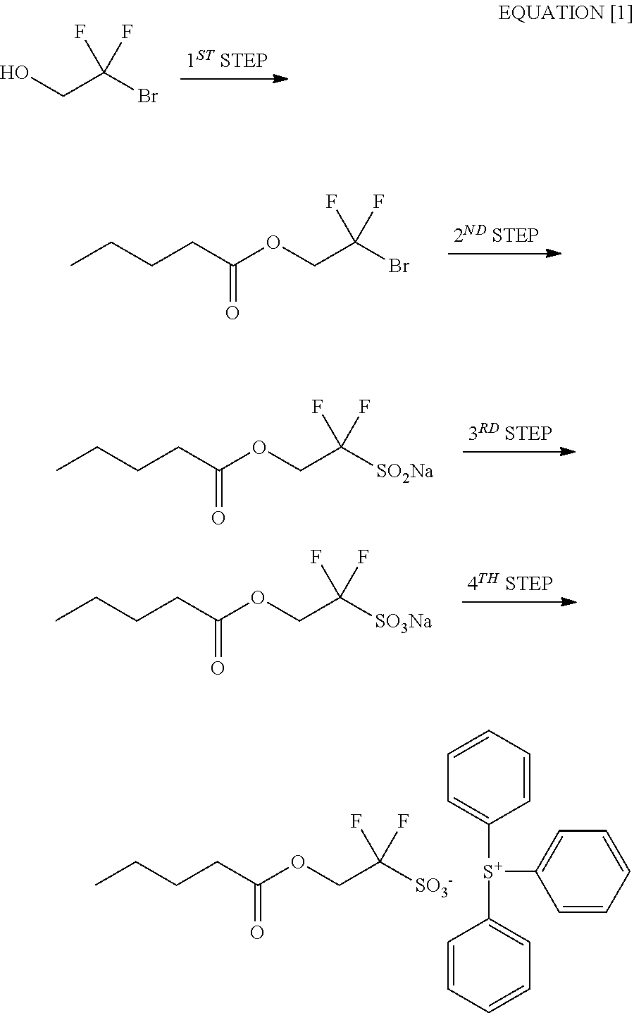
C(C(Br)(F)F)O.C(C(Br)(F)F)OC(CCCC)=O.C(C([SO2Na])(F)F)OC(CCCC)=O.C(C([SO3Na])(F)F)OC(CCCC)=O.C(C([SO3-])(F)F)OC(CCCC)=O.C1=CC=CC=C1[S+](C1=CC=CC=C1)C1=CC=CC=C1
